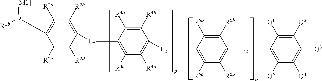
C1([D]([R1b])[[M1]])=C([R2a])C([R2b])=C([L2]C2=C([R4c])C([R4d])=C([L2]C3=C([R5c])C([R5d])=C([L2]C4=C([Q5])C([Q4])=C([Q3])C([Q2])=C4[Q1])C([R5b])=C3[R5a])C([R4b])=C2[R4a])C([R2d])=C1[R2c]
